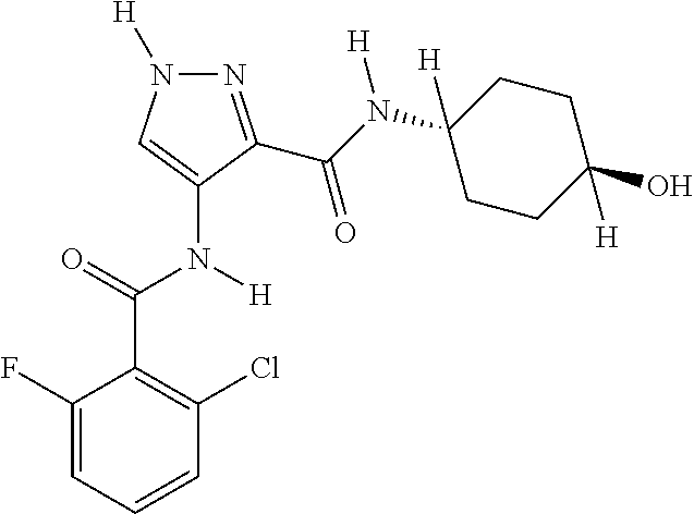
N1=C(C(N(C2([H])CCC(O)([H])CC2)[H])=O)C(N([H])C(=O)C2=C(Cl)C=CC=C2F)=CN1[H]
